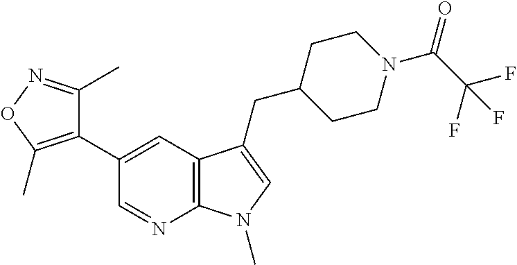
C12=C(C=C(C3=C(C)ON=C3C)C=N1)C(CC1CCN(C(C(F)(F)F)=O)CC1)=CN2C
